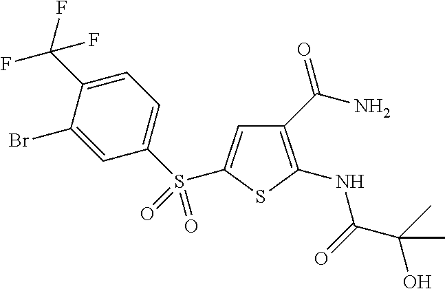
C1(C(N)=O)=C(NC(C(C)(O)C)=O)SC(S(C2=CC=C(C(F)(F)F)C(Br)=C2)(=O)=O)=C1
